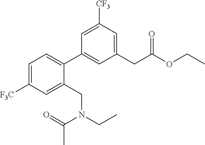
C1(CC(OCC)=O)=CC([CF3])=CC(C2=CC=C([F3C])C=C2CN(CC)C(=O)C)=C1
